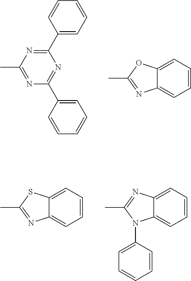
C1=C(C2=NC(C)=NC(C3=CC=CC=C3)=N2)C=CC=C1.C1=CC=C2C(=C1)N=C(C)O2.C1=CC=C2C(=C1)N=C(C)S2.C1=CC=C2C(=C1)N(C1=CC=CC=C1)C(C)=N2
